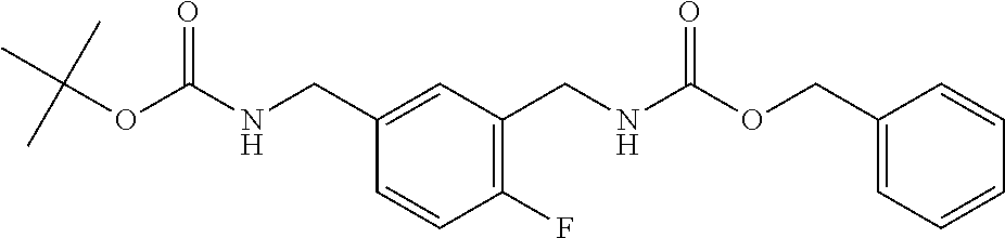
C1=CC(CNC(OC(C)(C)C)=O)=CC(CNC(OCC2=CC=CC=C2)=O)=C1F
